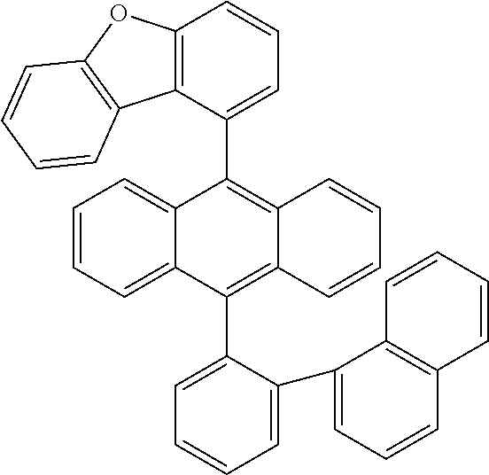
C1=CC=C(C2=CC=CC3=C2C=CC=C3)C(C2=C3C(=C(C4=CC=CC5=C4C4=C(O5)C=CC=C4)C4=CC=CC=C42)C=CC=C3)=C1
